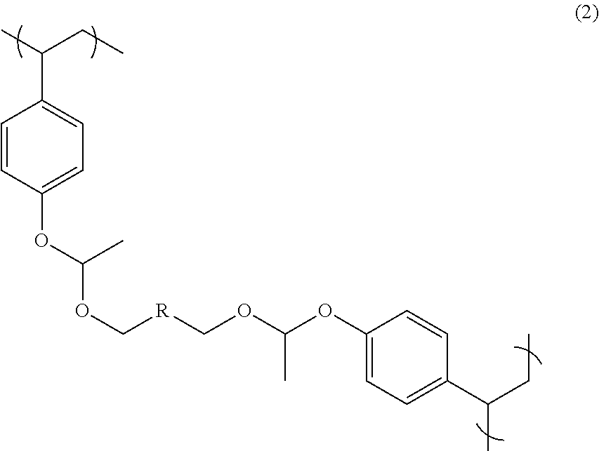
C1=CC(OC(OC[R]COC(OC2=CC=C(C(CC)C)C=C2)C)C)=CC=C1C(CC)C
